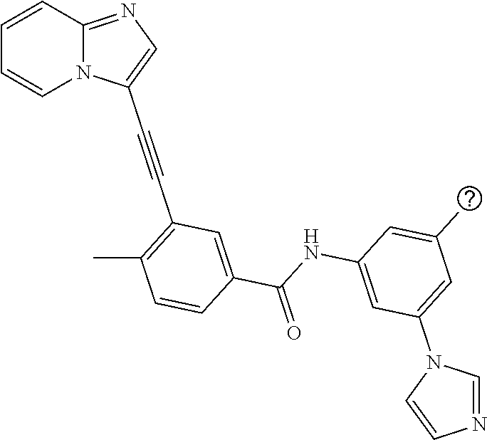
C1=CC2=NC=C(C#CC3=C(C)C=CC(C(NC4=CC(N5C=CN=C5)=CC(C)=C4)=O)=C3)N2C=C1
